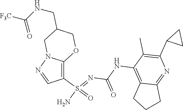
C(NC1=C2C(=NC(C3CC3)=C1C)CCC2)(N=S(N)(=O)C1=C2N(N=C1)CC(CNC([F3C])=O)CO2)=O
